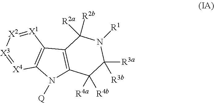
C12=C(N([Q])C3=C1[X1]=[X2][X3]=[X4]3)C([R4a])([R4b])C([R3a])([R3b])N([R1])C2([R2b])[R2a]
